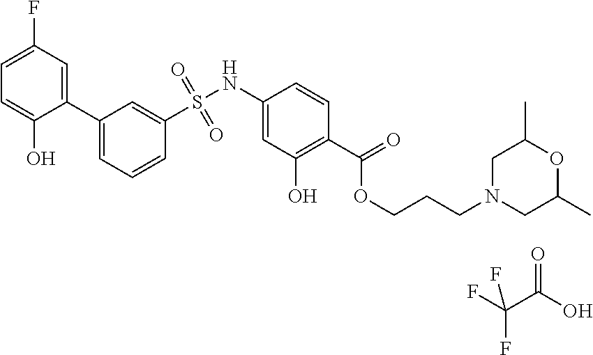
C1(NS(=O)(=O)C2=CC(C3=CC(F)=CC=C3O)=CC=C2)=CC(O)=C(C(OCCCN2CC(C)OC(C)C2)=O)C=C1.C(C(F)(F)F)(=O)O
